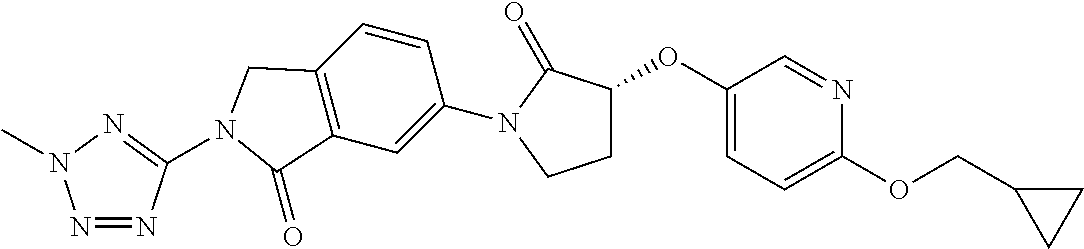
C1(OC2CCN(C3=CC4=C(C=C3)CN(C3=NN(C)N=N3)C4=O)C2=O)=CC=C(OCC2CC2)N=C1
